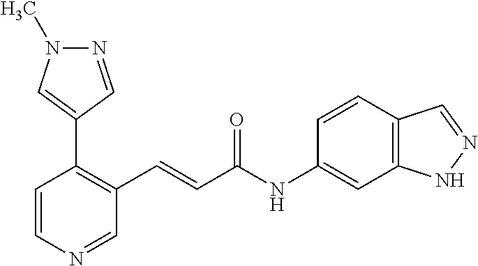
C1=CN=CC(C=CC(=O)NC2=CC3=C(C=C2)C=NN3)=C1C1=CN(C)N=C1
